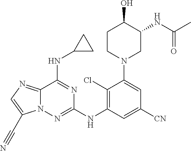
OC1C(NC(C)=O)CN(C2=CC([CN])=CC(NC3=NN4C(=NC=C4C#N)C(NC4CC4)=N3)=C2Cl)CC1
